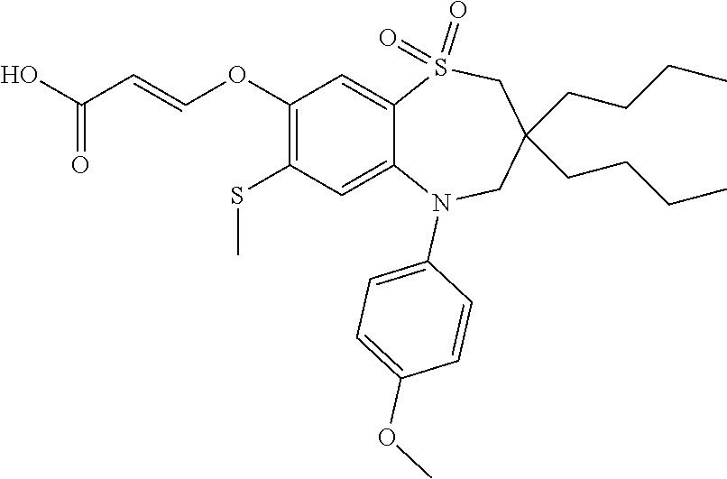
C1(OC)=CC=C(N2C3=CC(SC)=C(OC=CC(=O)O)C=C3S(=O)(=O)CC(CCCC)(CCCC)C2)C=C1
